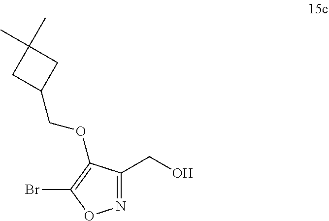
N1=C(CO)C(OCC2CC(C)(C)C2)=C(Br)O1
